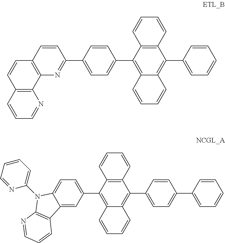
C12=C(C(C3=CC=C4C(=C3)C3=C(N4C4=CC=CC=N4)N=CC=C3)=C3C(=C1C1=CC=C(C4=CC=CC=C4)C=C1)C=CC=C3)C=CC=C2.C12=C(C(C3=CC=C(C4=NC5=C(C=CC6=C5N=CC=C6)C=C4)C=C3)=C3C(=C1C1=CC=CC=C1)C=CC=C3)C=CC=C2
